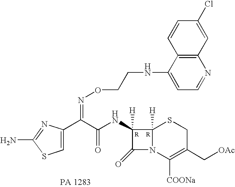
C1(=O)N2C([H])(C1([H])NC(C(C1=CSC(N)=N1)=NOCCNC1=CC=NC3=C1C=CC(Cl)=C3)=O)SCC(C[OAc])=C2[COONa]
